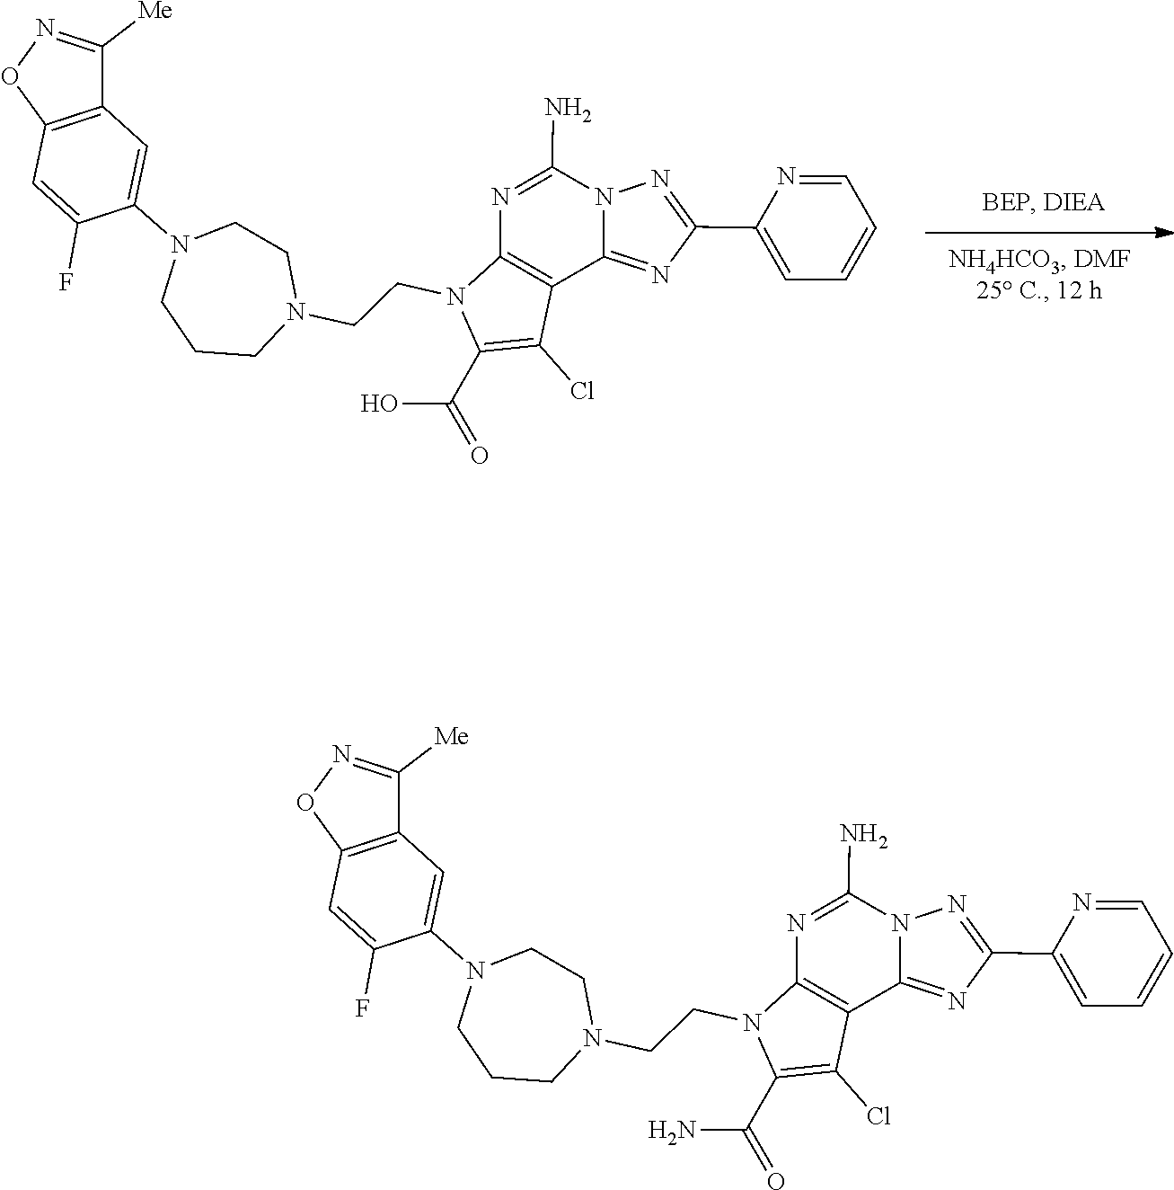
C1([Me])=NOC2=C1C=C(N1CCCN(CCN3C4=C(C5=NC(C6=CC=CC=N6)=NN5C(N)=N4)C(Cl)=C3C(O)=O)CC1)C(F)=C2.C1([Me])=NOC2=C1C=C(N1CCCN(CCN3C4=C(C5=NC(C6=CC=CC=N6)=NN5C(N)=N4)C(Cl)=C3C(N)=O)CC1)C(F)=C2
